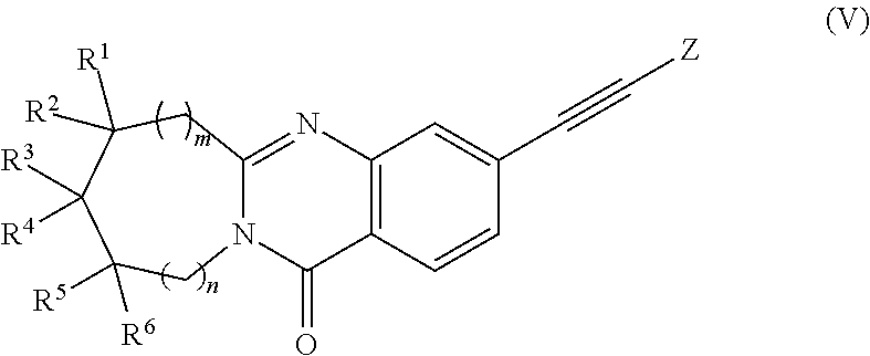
C12=NC3=C(C(=O)N1CC([R5])([R6])C([R3])([R4])C([R1])([R2])C2)C=CC(C#C[Z])=C3
